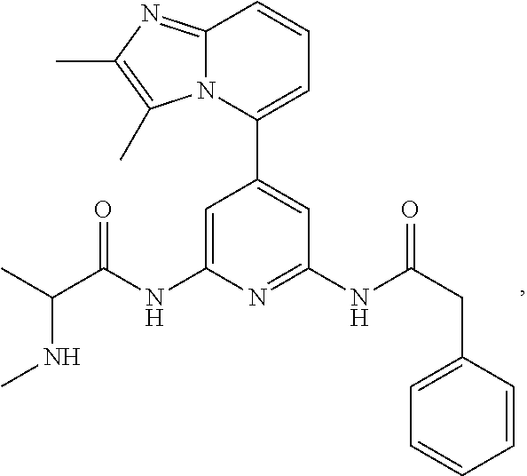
C1=C(NC(C(C)NC)=O)N=C(NC(=O)CC2=CC=CC=C2)C=C1C1=CC=CC2=NC(C)=C(C)N12
